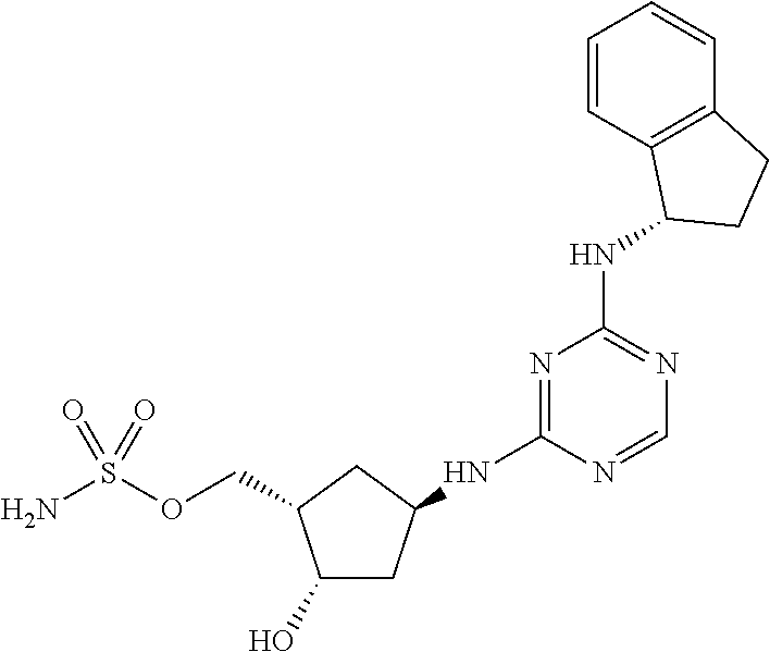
C1(O)CC(NC2=NC(NC3C4=C(C=CC=C4)CC3)=NC=N2)CC1COS(N)(=O)=O
